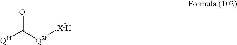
[Q1f]C([Q2f][XfH])=O
